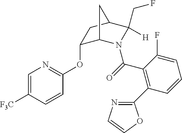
C1(OC2=NC=C([F3C])C=C2)C2N(C(=O)C3=C(C4=NC=CO4)C=CC=C3F)C(CF)([H])C(C1)C2
